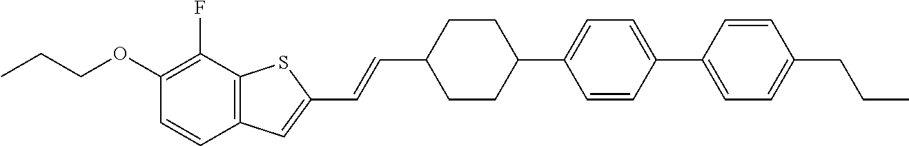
C(COC1=C(F)C2=C(C=C1)C=C(C=CC1CCC(C3=CC=C(C4=CC=C(CCC)C=C4)C=C3)CC1)S2)C
